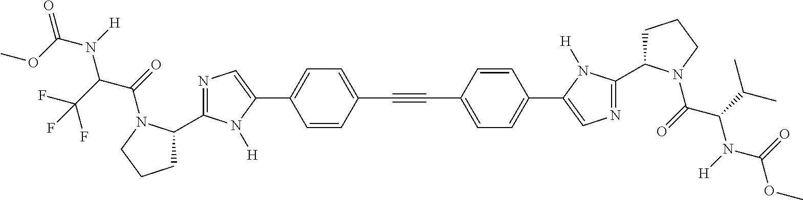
COC(N([H])C(C(F)(F)F)C(=O)N1C(C2=NC=C(C3=CC=C(C#CC4=CC=C(C5=CN=C(C6CCCN6C(=O)C(C(C)C)N([H])C(=O)OC)N5[H])C=C4)C=C3)N2[H])CCC1)=O
